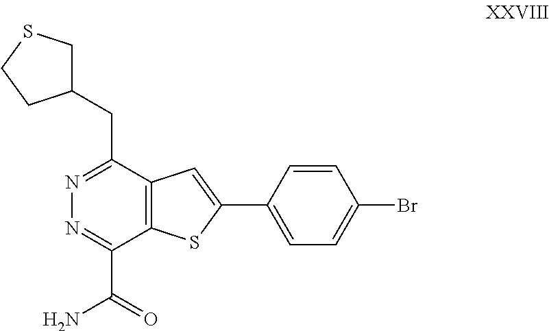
N1=C(CC2CSCC2)C2=C(C(C(N)=O)=N1)SC(C1=CC=C(Br)C=C1)=C2
